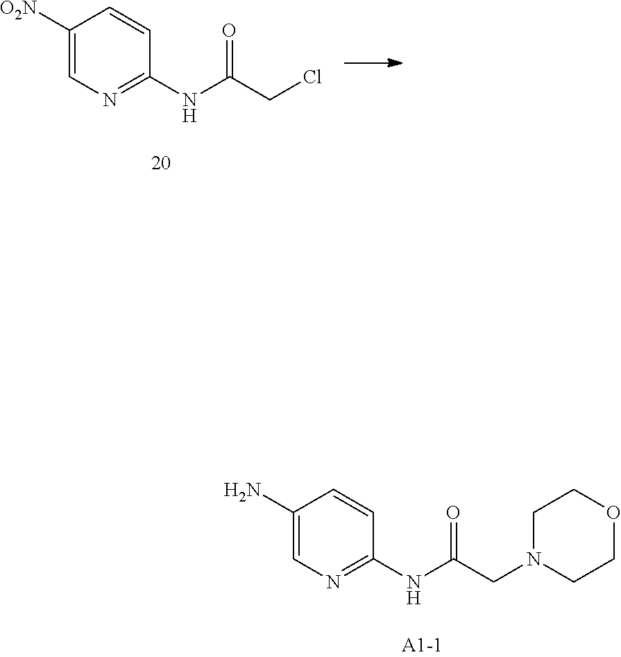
C1([O2N])=CN=C(NC(CCl)=O)C=C1.C1(N)=CN=C(NC(CN2CCOCC2)=O)C=C1
